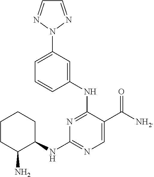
N1(C2=CC=CC(NC3=NC(NC4CCCCC4N)=NC=C3C([NH2])=O)=C2)N=CC=N1
